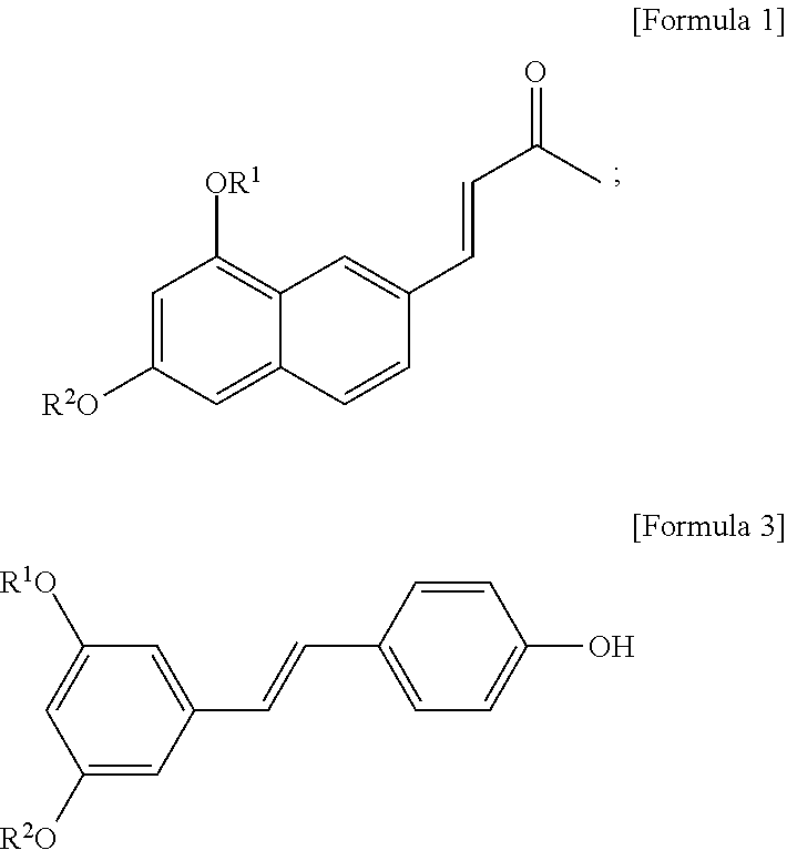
C1=C([R2O])C=C2C(=C1[OR1])C=C(C=CC(C)=O)C=C2.C1([R2O])=CC(C=CC2=CC=C(O)C=C2)=CC([R1O])=C1
